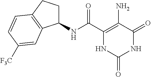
C1(NC(C2=C(N)C(=O)NC(=O)N2)=O)CCC2=C1C=C([F3C])C=C2
